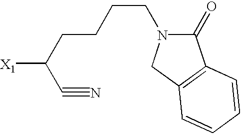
C1(=O)N(CCCCC([X1])C#N)CC2=C1C=CC=C2
